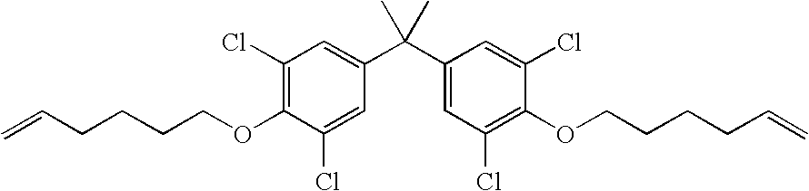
C1(Cl)=C(OCCCCC=C)C(Cl)=CC(C(C2=CC(Cl)=C(OCCCCC=C)C(Cl)=C2)(C)C)=C1
